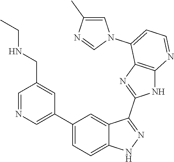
C1=NC=C(C2=CC=C3C(=C2)C(C2=NC4=C(N2)N=CC=C4N2C=C(C)N=C2)=NN3)C=C1CNCC
